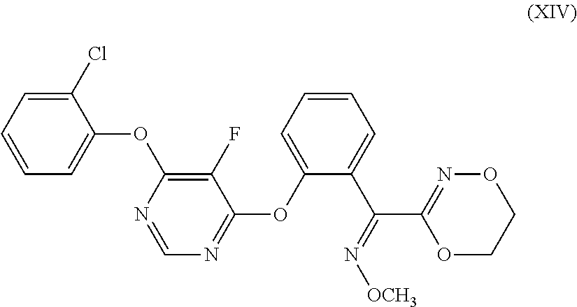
C1=CC=C(OC2=NC=NC(OC3=CC=CC=C3Cl)=C2F)C(C(=N[OCH3])C2=NOCCO2)=C1
